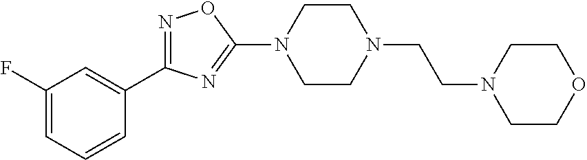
N1=C(C2=CC(F)=CC=C2)N=C(N2CCN(CCN3CCOCC3)CC2)O1
